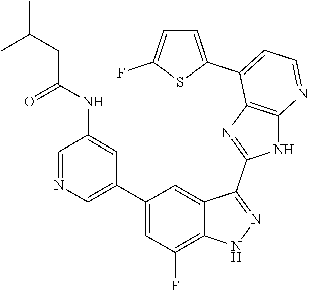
C1=NC=C(C2=CC(F)=C3C(=C2)C(C2=NC4=C(N2)N=CC=C4C2=CC=C(F)S2)=NN3)C=C1NC(=O)CC(C)C
